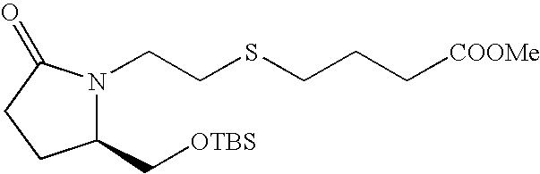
C1(C[OTBS])N(CCSCCC[COOMe])C(=O)CC1
